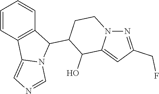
C1=CC2=C(C=C1)C(C1CCN3N=C(CF)C=C3C1O)N1C2=CN=C1
